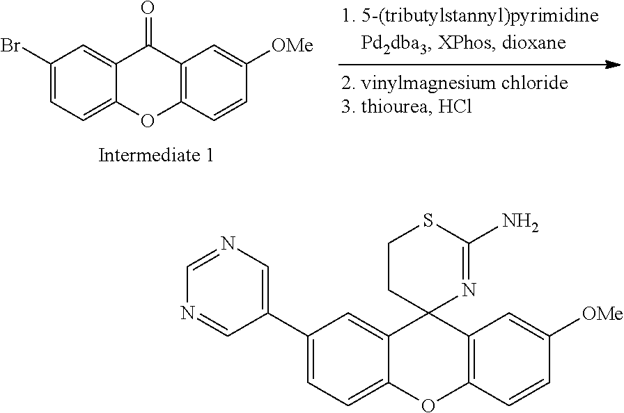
C1(Br)=CC=C2C(=C1)C(=O)C1=C(O2)C=CC([OMe])=C1.C1(C2=CN=CN=C2)=CC=C2C(=C1)C1(C3=C(O2)C=CC([OMe])=C3)N=C(N)SCC1
